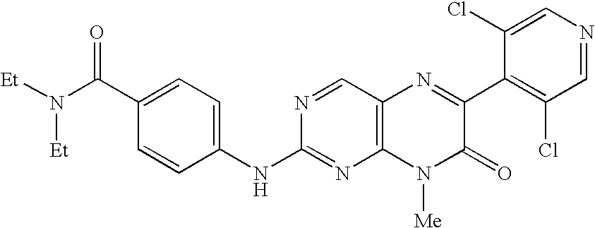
C(C1=CC=C(NC2=NC3=C(C=N2)N=C(C2=C(Cl)C=NC=C2Cl)C(=O)N3[Me])C=C1)(=O)N([Et])[Et]
